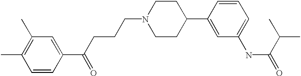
C1=CC(C(CCCN2CCC(C3=CC(NC(=O)C(C)C)=CC=C3)CC2)=O)=CC(C)=C1C
